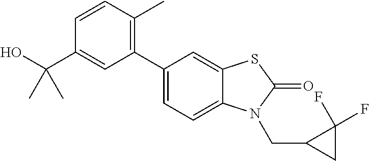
C1(C2=CC=C3C(=C2)SC(=O)N3CC2CC2(F)F)=C(C)C=CC(C(O)(C)C)=C1
